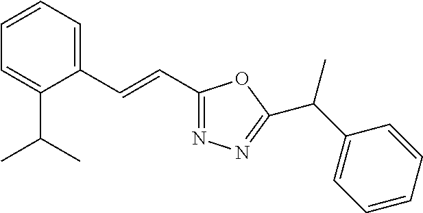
C1=CC=C(C=CC2=NN=C(C(C3=CC=CC=C3)C)O2)C(C(C)C)=C1
